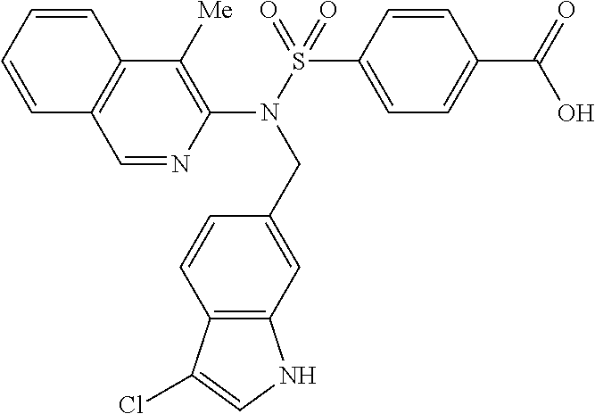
C1=NC(N(S(=O)(C2=CC=C(C(=O)O)C=C2)=O)CC2=CC3=C(C=C2)C(Cl)=CN3)=C([Me])C2=C1C=CC=C2
